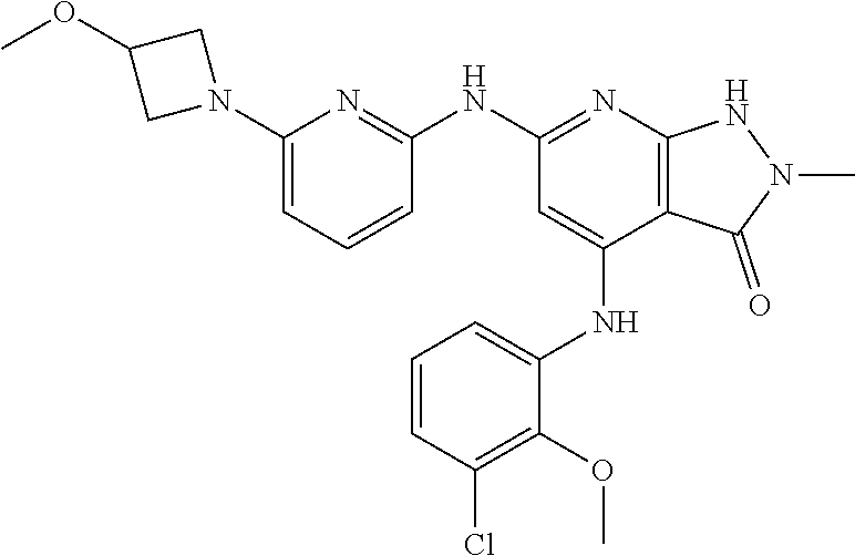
C1(NC2=NC3=C(C(NC4=CC=CC(Cl)=C4OC)=C2)C(=O)N(C)N3)=NC(N2CC(OC)C2)=CC=C1
